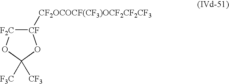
[CF]1([CF2OCOCF(CF3)OCF2CF2CF3])[F2C]OC([F3C])([CF3])O1
